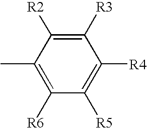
C1(C)=C([R6])C([R5])=C([R4])C([R3])=C1[R2]
